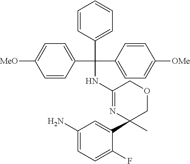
C1=CC(C(C2=CC=C([OMe])C=C2)(C2=CC=CC=C2)NC2=NC(C3=CC(N)=CC=C3F)(C)COC2)=CC=C1[MeO]
